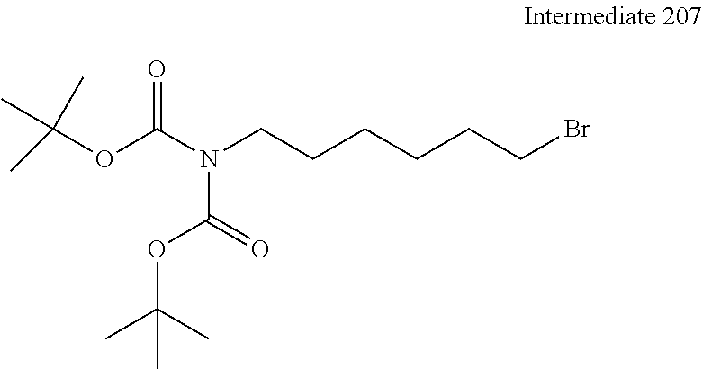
C(OC(N(CCCCCCBr)C(OC(C)(C)C)=O)=O)(C)(C)C
